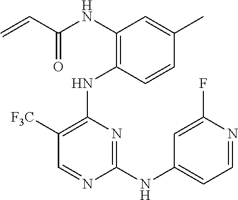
N(C1=C(NC2=C([F3C])C=NC(NC3=CC=NC(F)=C3)=N2)C=CC(C)=C1)C(C=C)=O
